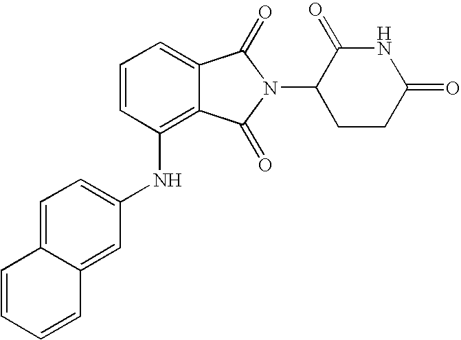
N(C1=C2C(=CC=C1)C(=O)N(C1CCC(=O)NC1=O)C2=O)C1=CC=C2C(=C1)C=CC=C2
